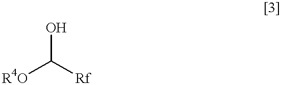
[R4O]C([Rf])O
